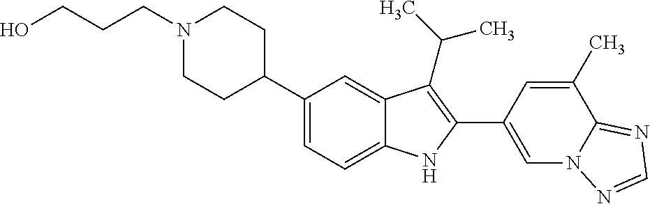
C1(C2CCN(CCCO)CC2)=CC=C2C(=C1)C(C(C)C)=C(C1=CN3C(=NC=N3)C(C)=C1)N2
